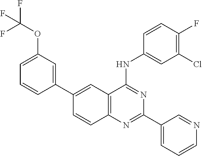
C12=C(N=C(C3=CC=CN=C3)N=C1NC1=CC(Cl)=C(F)C=C1)C=CC(C1=CC(OC(F)(F)F)=CC=C1)=C2
